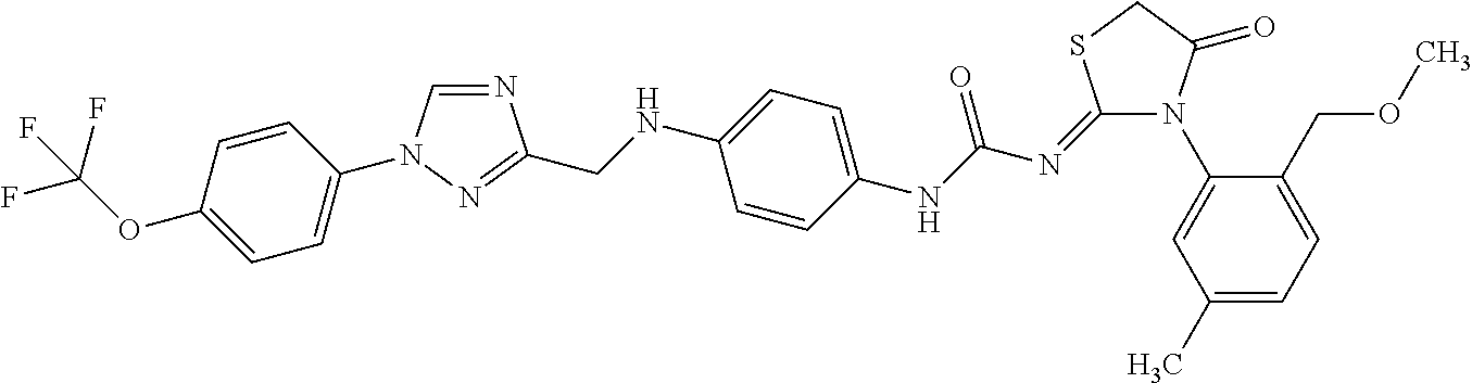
N1(C2=CC(C)=CC=C2COC)C(=O)CSC1=NC(NC1=CC=C(NCC2=NN(C3=CC=C(OC(F)(F)F)C=C3)C=N2)C=C1)=O
